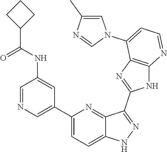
C1(C2=CN=CC(NC(C3CCC3)=O)=C2)=CC=C2C(=N1)C(C1=NC3=C(N1)N=CC=C3N1C=C(C)N=C1)=NN2
